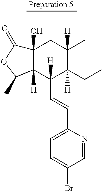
C12(O)C([H])(C(C=CC3=CC=C(Br)C=N3)([H])C(CC)([H])C(C)([H])C1)C(C)OC2=O
